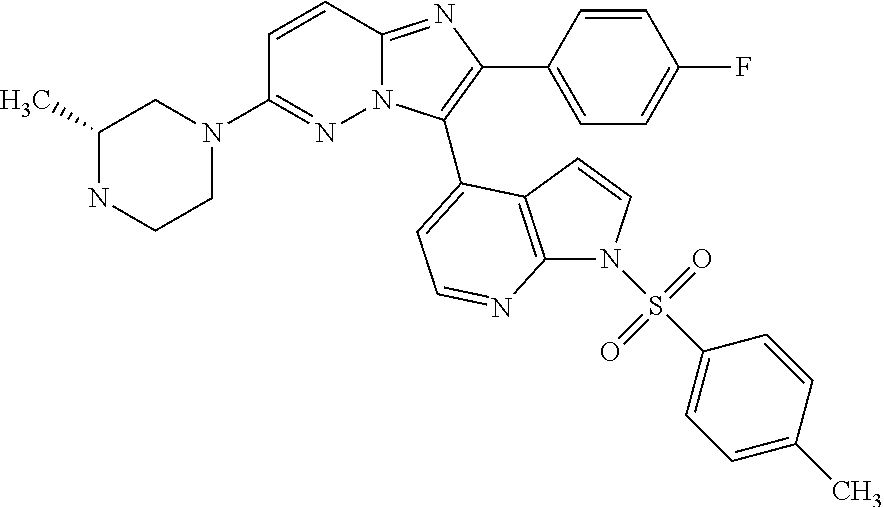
C1(C)NCCN(C2=NN3C(=NC(C4=CC=C(F)C=C4)=C3C3=CC=NC4=C3C=CN4S(C3=CC=C(C)C=C3)(=O)=O)C=C2)C1
